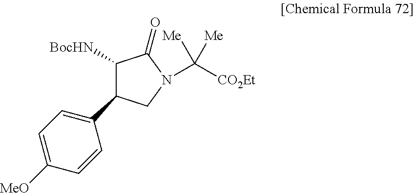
C1([BocHN])C(=O)N(C([CO2Et])([Me])[Me])CC1C1=CC=C([MeO])C=C1
